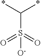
C(*)(*)S([O-])(=O)=O
